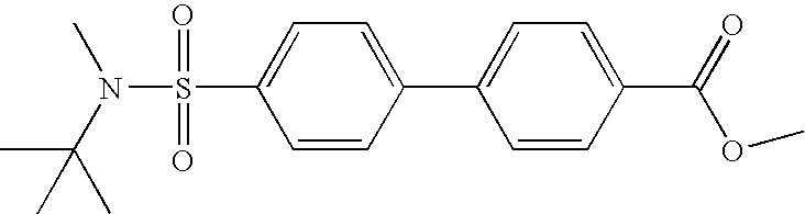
C1=CC(C2=CC=C(C(=O)OC)C=C2)=CC=C1S(N(C(C)(C)C)C)(=O)=O
